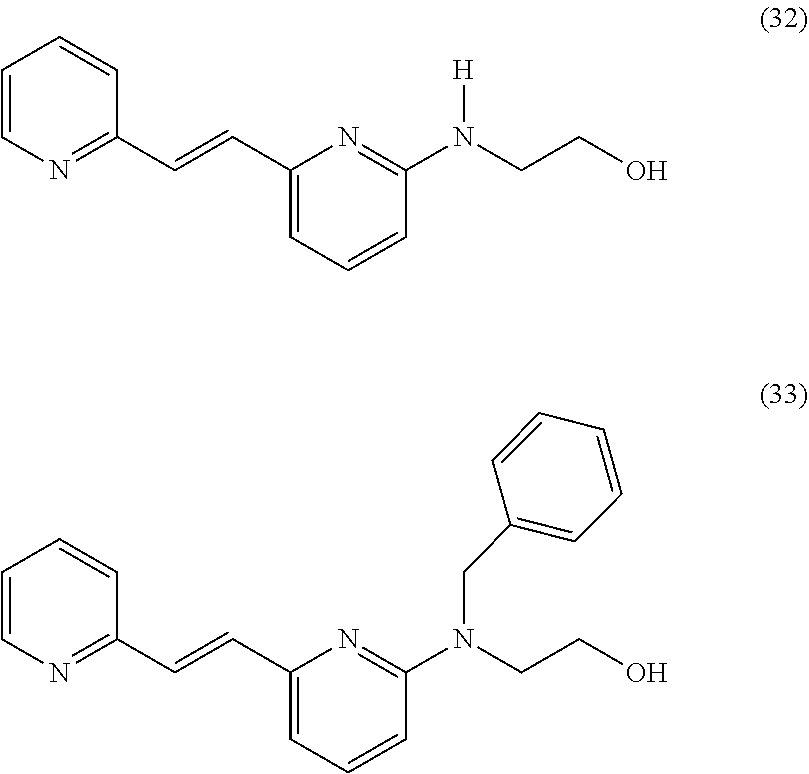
C(C1=CC=CC(N([H])CCO)=N1)=CC1=NC=CC=C1.C(C1=CC=CC(N(CC2=CC=CC=C2)CCO)=N1)=CC1=NC=CC=C1
